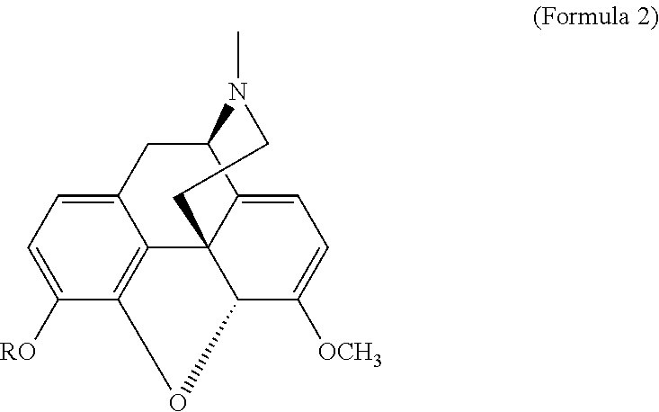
C12=CC=C([RO])C3=C1C14C(=CC=C([OCH3])C1O3)C(C2)N(C)CC4
